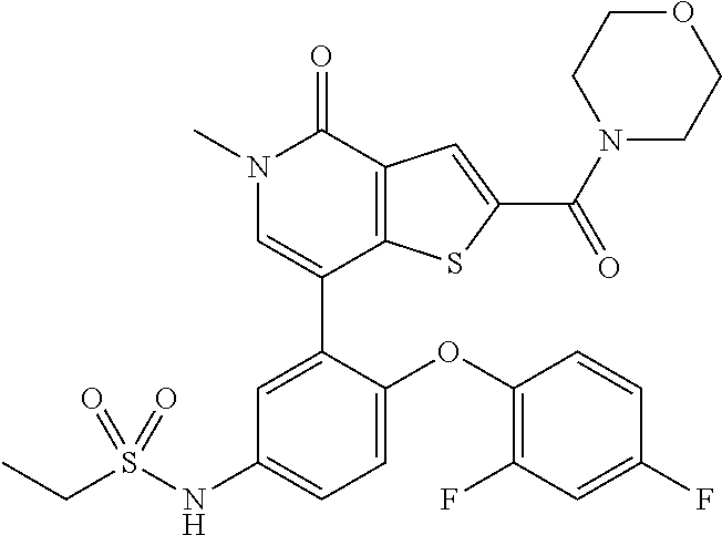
N1(C)C=C(C2=CC(NS(CC)(=O)=O)=CC=C2OC2=C(F)C=C(F)C=C2)C2=C(C1=O)C=C(C(N1CCOCC1)=O)S2
